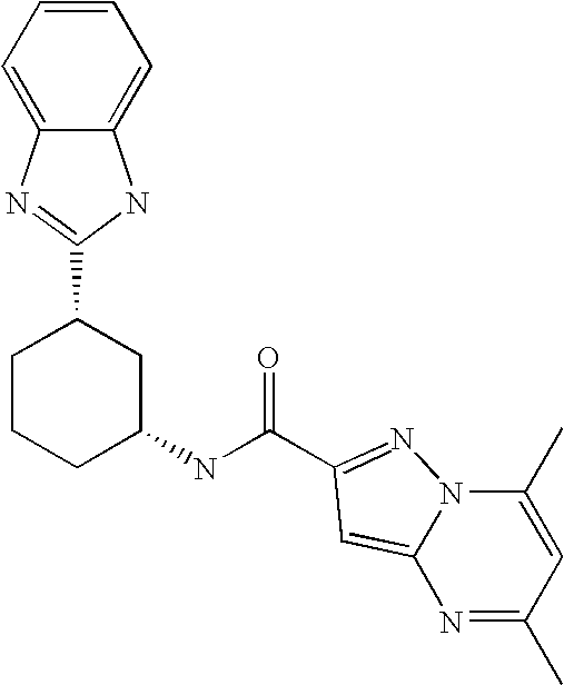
N1=C(C)C=C(C)N2C1=CC(C(NC1CC(C3=NC4=CC=CC=C4N3)CCC1)=O)=N2
